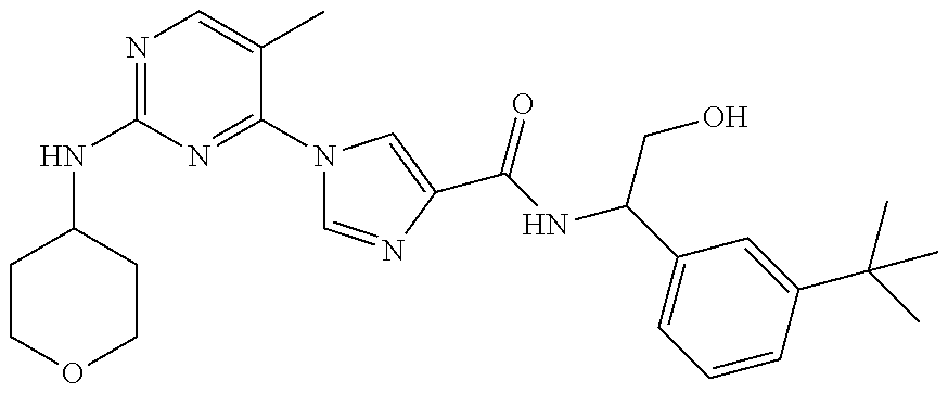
N(C1=NC=C(C)C(N2C=NC(C(=O)NC(C3=CC=CC(C(C)(C)C)=C3)CO)=C2)=N1)C1CCOCC1
